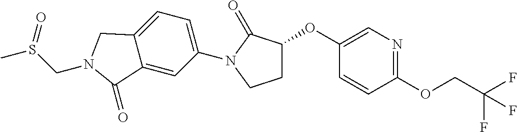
C1(OC2CCN(C3=CC=C4C(=C3)C(=O)N(CS(C)=O)C4)C2=O)=CN=C(OCC(F)(F)F)C=C1
